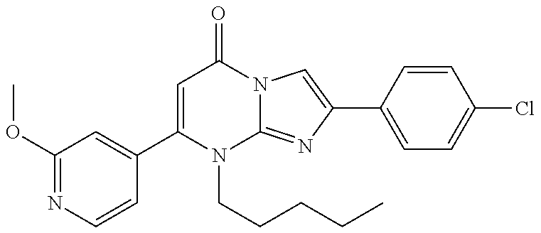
N1=C(OC)C=C(C2=CC(=O)N3C(=NC(C4=CC=C(Cl)C=C4)=C3)N2CCCCC)C=C1
